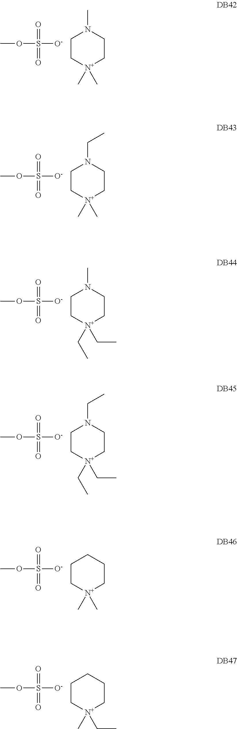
O(S([O-])(=O)=O)C.C1C[N+](C)(C)CCN1C.O(S([O-])(=O)=O)C.C1C[N+](C)(C)CCN1CC.O(S([O-])(=O)=O)C.C1C[N+](CC)(CC)CCN1C.O(S([O-])(=O)=O)C.C1C[N+](CC)(CC)CCN1CC.O(S([O-])(=O)=O)C.C1C[N+](C)(C)CCC1.O(S([O-])(=O)=O)C.C1C[N+](C)(CC)CCC1
